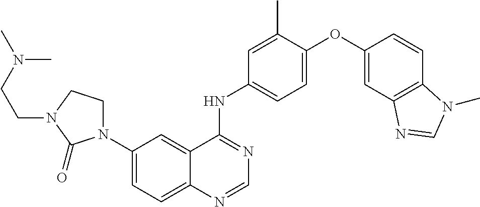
C12=CC=C(N3CCN(CCN(C)C)C3=O)C=C1C(NC1=CC=C(OC3=CC4=C(C=C3)N(C)C=N4)C(C)=C1)=NC=N2
